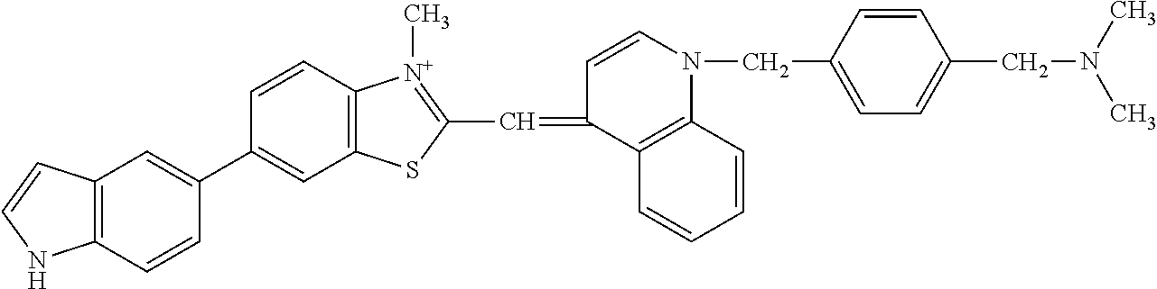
C1(C2=CC3=C(C=C2)NC=C3)=CC2=C(C=C1)[N+](C)=C(C=C1C=CN(CC3=CC=C(CN(C)C)C=C3)C3=C1C=CC=C3)S2
